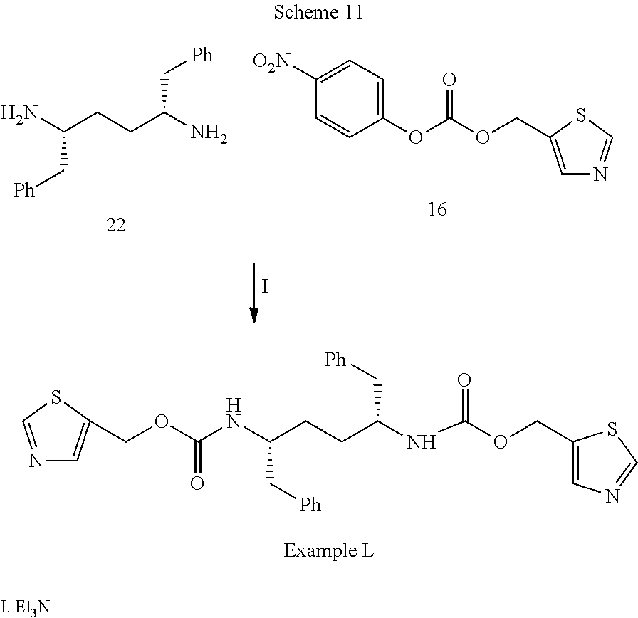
NC(CCC(C[Ph])N)C[Ph].C1(OC(OCC2=CN=CS2)=O)=CC=C([O2N])C=C1.I.O(C(=O)NC(CCC(NC(OCC1=CN=CS1)=O)C[Ph])C[Ph])CC1=CN=CS1
